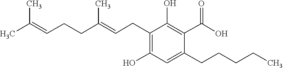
C(C=C(C)C)CC(=CCC1=C(O)C=C(CCCCC)C(C(=O)O)=C1O)C
